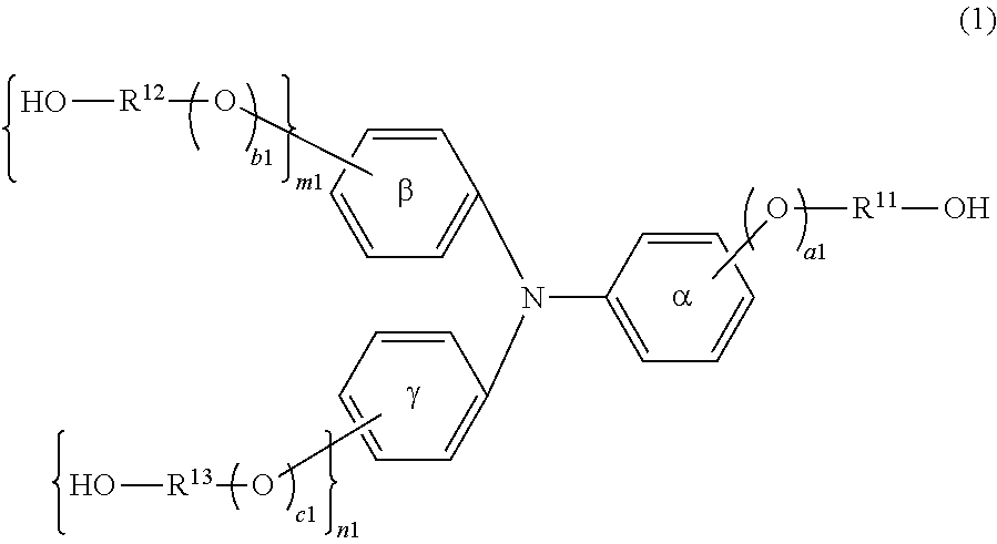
C1=CC=CC(N(C2=CC=CC=C2)C2=CC=CC=C2)=C1.CO[R12]O.CO[R13]O.CO[R11]O
